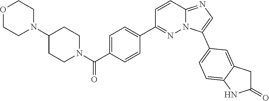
C1=C(C(=O)N2CCC(N3CCOCC3)CC2)C=CC(C2=NN3C(=NC=C3C3=CC=C4C(=C3)CC(=O)N4)C=C2)=C1
